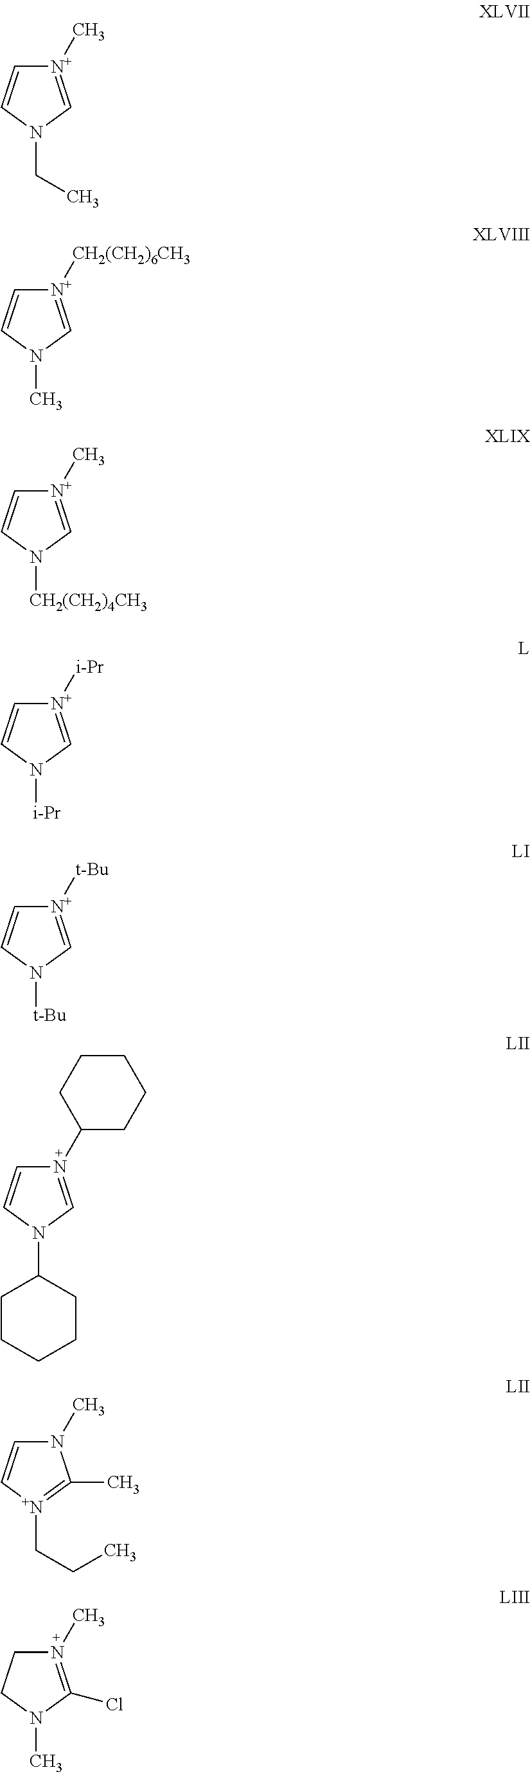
C(N1C=[N+](C)C=C1)C.CN1C=[N+]([CH2(CH2)6CH3])C=C1.[CH2(CH2)4CH3]N1C=[N+](C)C=C1.[i-Pr]N1C=[N+]([i-Pr])C=C1.[t-Bu]N1C=[N+]([t-Bu])C=C1.C1(N2C=N(C3CCCCC3)C=C2)CCCCC1.C([N+]1=C(C)N(C)C=C1)CC.CN1C(Cl)=N(C)CC1
